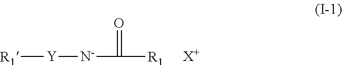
[R1][Y][N-]C([R1])=O.[X+]
